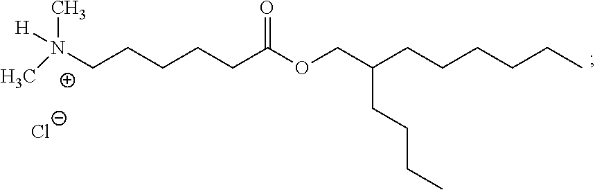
N(C)(C)(CCCCCC(OCC(CCCC)CCCCCC)=O)[H].[Cl-]
